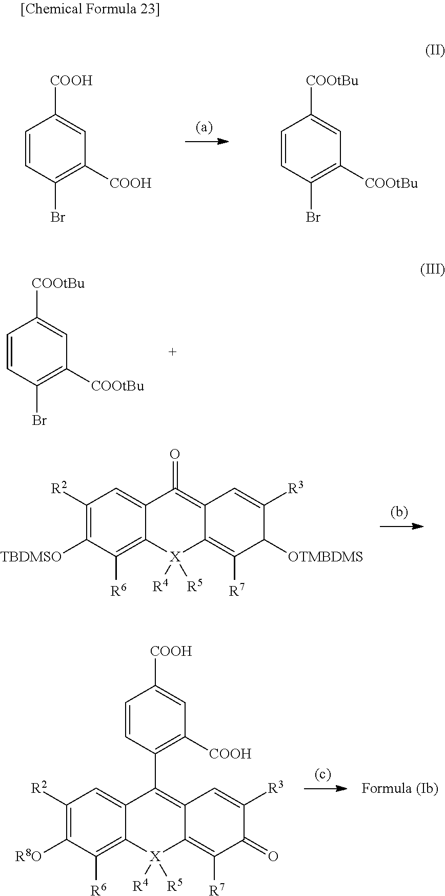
C1=CC(Br)=C([COOH])C=C1[COOH].C1=CC(Br)=C([COOtBu])C=C1[COOtBu].C1=CC(Br)=C([COOtBu])C=C1[COOtBu].C1([R2])=C([TBDMSO])C([R6])=C2C(=C1)C(=O)=C1C(=C([R7])C([OTMBDMS])C([R3])=C1)[X]2([R4])[R5].C1([R2])=C([R8O])C([R6])=C2C(=C1)C(C1=C([COOH])C=C([COOH])C=C1)=C1C(=C([R7])C(=O)C([R3])=C1)[X]2([R4])[R5]
